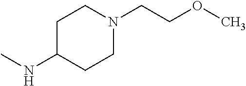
C1C(NC)CCN(CCOC)C1
